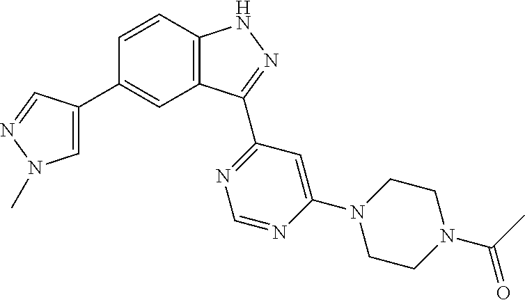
C1=C(C2=CC3=C(C=C2)NN=C3C2=NC=NC(N3CCN(C(C)=O)CC3)=C2)C=NN1C
